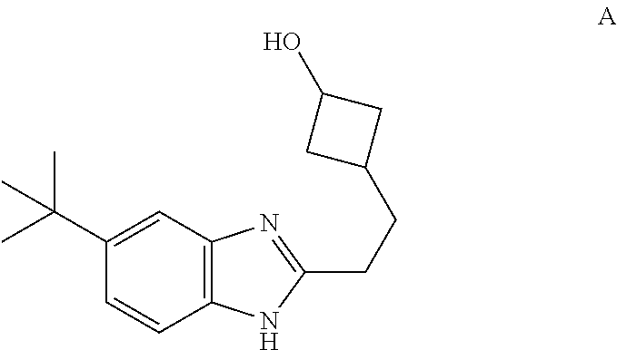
C1(C(C)(C)C)=CC2=C(C=C1)NC(CCC1CC(O)C1)=N2
